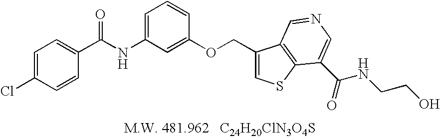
[C24H20ClN3O4S].C1=C(Cl)C=CC(C(NC2=CC=CC(OCC3=CSC4=C3C=NC=C4C(=O)NCCO)=C2)=O)=C1
